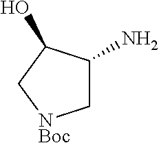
C1(N)C[NBoc]CC1O
